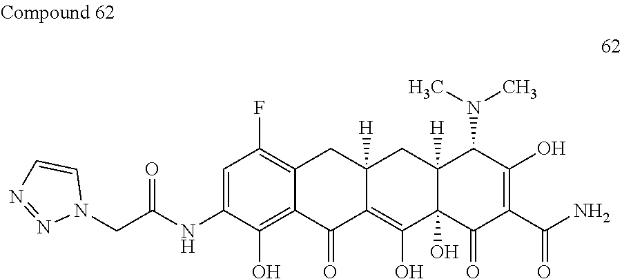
C12=C(F)C=C(NC(CN3C=CN=N3)=O)C(O)=C1C(=O)C1=C(O)C3(O)C([H])(CC1([H])C2)C(N(C)C)C(O)=C(C(N)=O)C3=O
